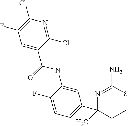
N1=C(N)SCCC1(C)C1=CC=C(F)C(NC(C2=CC(F)=C(Cl)N=C2Cl)=O)=C1
